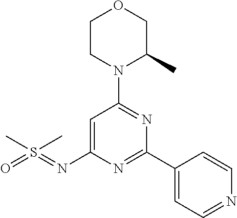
O1CCN(C2=NC(C3=CC=NC=C3)=NC(N=S(=O)(C)C)=C2)C(C)C1
